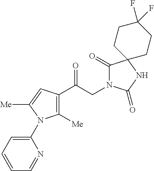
C1([Me])=C(C(CN2C(=O)C3(NC2=O)CCC(F)(F)CC3)=O)C=C([Me])N1C1=CC=CC=N1
